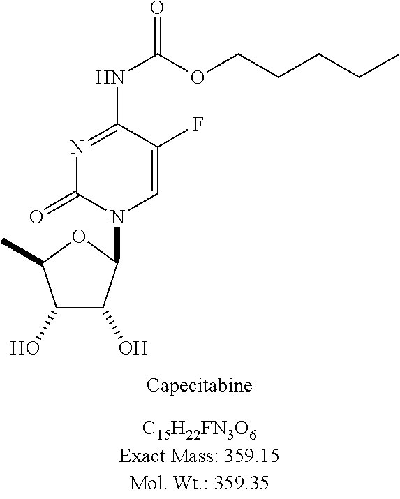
N1=C(NC(=O)OCCCCC)C(F)=CN(C2C(O)C(O)C(C)O2)C1=O
